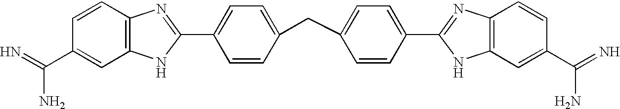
C12=C(C=CC(C(=N)N)=C1)N=C(C1=CC=C(CC3=CC=C(C4=NC5=C(N4)C=C(C(N)=N)C=C5)C=C3)C=C1)N2
